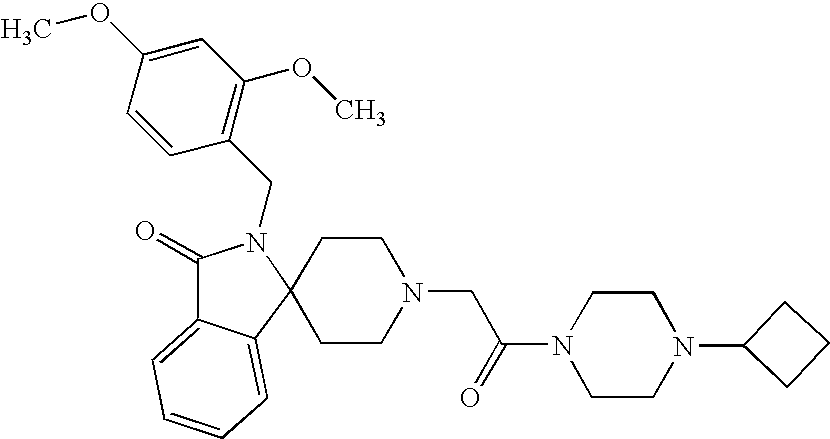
C1(=O)C2=CC=CC=C2C2(N1CC1=C(OC)C=C(OC)C=C1)CCN(CC(N1CCN(C3CCC3)CC1)=O)CC2
